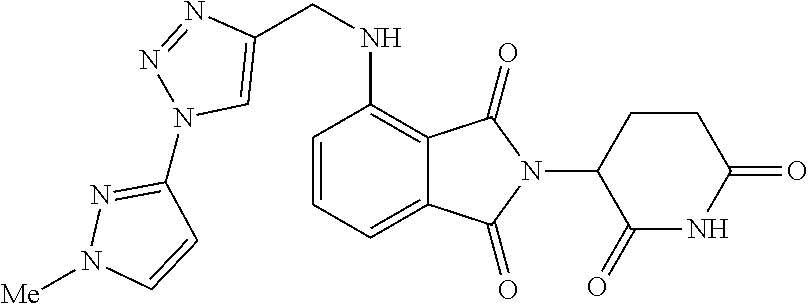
C12=CC=CC(NCC3=CN(C4=NN([Me])C=C4)N=N3)=C1C(=O)N(C1C(=O)NC(=O)CC1)C2=O
